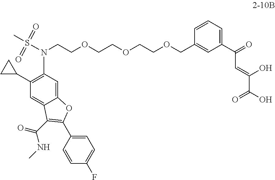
C12=CC(N(S(C)(=O)=O)CCOCCOCCOCC3=CC(C(=O)C=C(C(O)=O)O)=CC=C3)=C(C3CC3)C=C1C(C(=O)NC)=C(C1=CC=C(F)C=C1)O2
